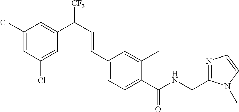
C1(CNC(C2=CC=C(C=CC([CF3])C3=CC(Cl)=CC(Cl)=C3)C=C2C)=O)=NC=CN1C
